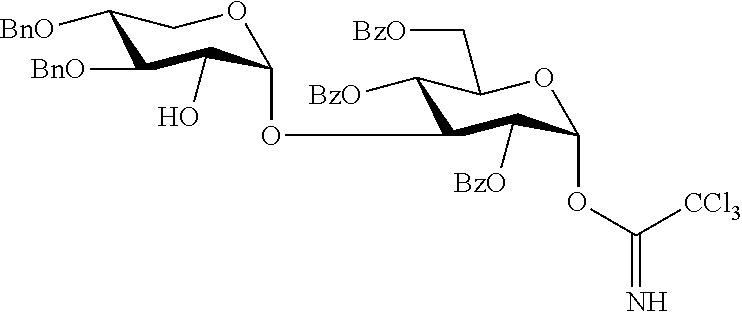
C1(OC2C(O)C([BnO])C([BnO])CO2)C([BzO])C(OC(=N)[CCl3])OC(C[BzO])C1[BzO]
